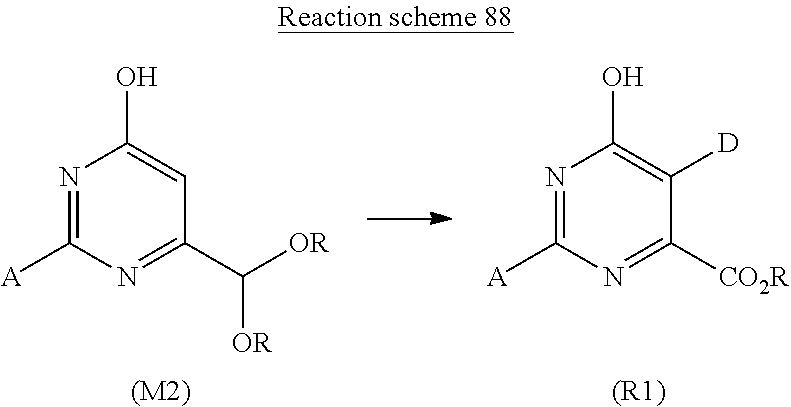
N1=C([A])N=C([CO2R])C([D])=C1O.[(R1)].N1=C([A])N=C(C([OR])[OR])C=C1O.[(M2)]
